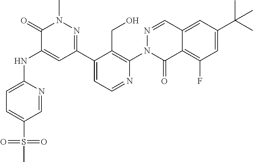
C1=C(NC2=CC(C3=CC=NC(N4C(=O)C5=C(F)C=C(C(C)(C)C)C=C5C=N4)=C3CO)=NN(C)C2=O)N=CC(S(C)(=O)=O)=C1
